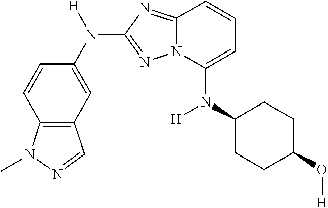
C12=C(C=C(N([H])C3=NN4C(=N3)C=CC=C4N(C3CCC(O[H])CC3)[H])C=C1)C=NN2C
